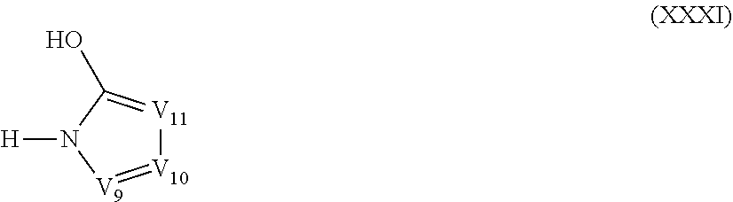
[V10]1=[V9]N([H])C(O)=[V11]1
